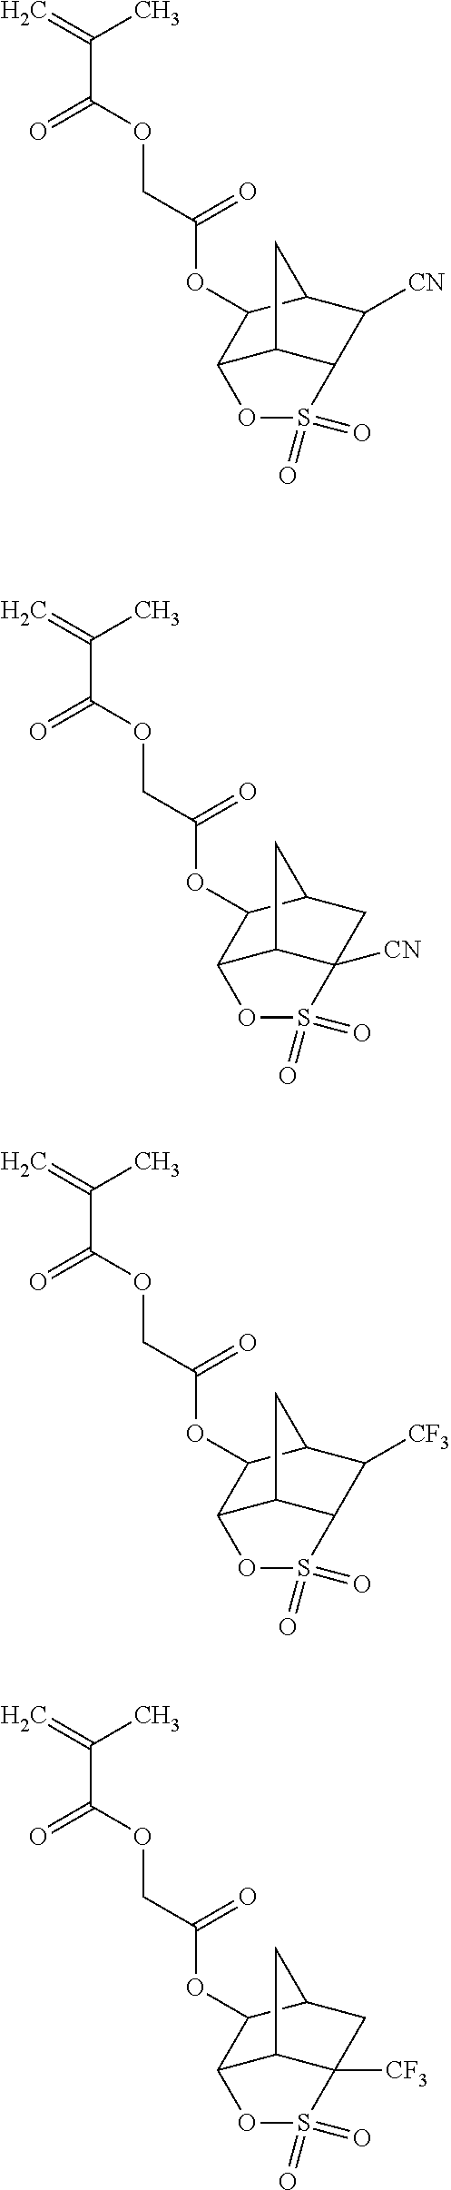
C=C(C)C(=O)OCC(=O)OC1C2C3C([CN])(CC1C3)S(=O)(=O)O2.C=C(C)C(=O)OCC(=O)OC1C2C3C(C([CF3])C1C3)S(=O)(=O)O2.C=C(C)C(=O)OCC(=O)OC1C2C3C([CF3])(CC1C3)S(=O)(=O)O2.C=C(C)C(=O)OCC(=O)OC1C2OS(=O)(=O)C3C([CN])C1CC23
